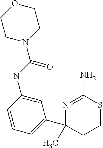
C1=C(NC(=O)N2CCOCC2)C=CC=C1C1(C)CCSC(N)=N1
